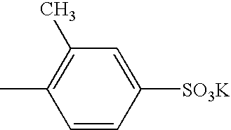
C1(C)=C(C)C=CC([SO3K])=C1
